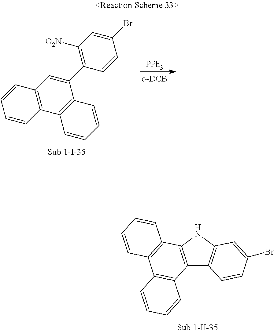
[PPh3].C1([O2N])=C(C2=CC3=C(C4=C2C=CC=C4)C=CC=C3)C=CC(Br)=C1.C12=C(NC3=C1C=CC(Br)=C3)C1=C(C3=C2C=CC=C3)C=CC=C1
